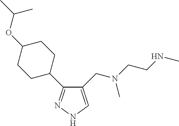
C1(CN(CCNC)C)=CNN=C1C1CCC(OC(C)C)CC1
